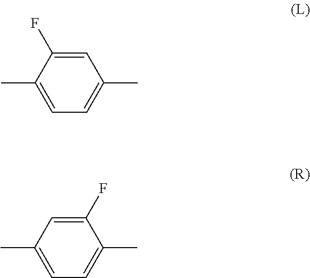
CC1=CC=C(C)C=C1F.CC1=CC=C(C)C(F)=C1
